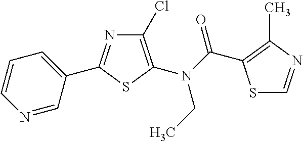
C1(Cl)=C(N(CC)C(=O)C2=C(C)N=CS2)SC(C2=CC=CN=C2)=N1
